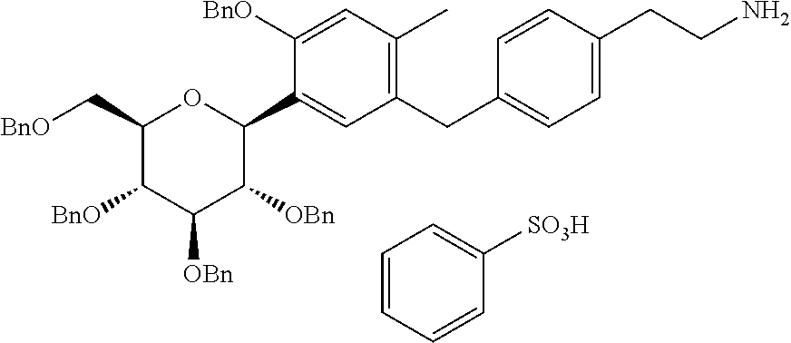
C1(C[BnO])C([BnO])C([OBn])C([OBn])C(C2=CC(CC3=CC=C(CCN)C=C3)=C(C)C=C2[BnO])O1.C1=CC=CC([SO3H])=C1
